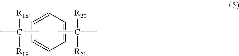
C1=CC=CC=C1.CC(C)([R18])[R19].CC(C)([R20])[R21]
